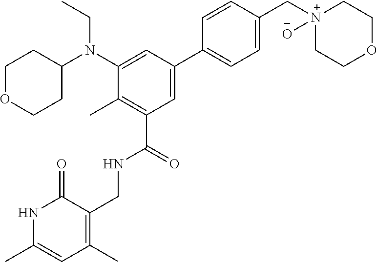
C1C[N+](CC2=CC=C(C3=CC(C(NCC4=C(C)C=C(C)NC4=O)=O)=C(C)C(N(CC)C4CCOCC4)=C3)C=C2)([O-])CCO1
